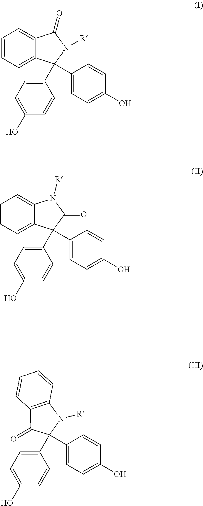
C1=CC=C2C(=C1)C(=O)N([R])C2(C1=CC=C(O)C=C1)C1=CC=C(O)C=C1.C1=CC=C2C(=C1)N([R])C(=O)C2(C1=CC=C(O)C=C1)C1=CC=C(O)C=C1.C1=C(O)C=CC(C2(C3=CC=C(O)C=C3)C(=O)C3=C(C=CC=C3)N2[R])=C1
